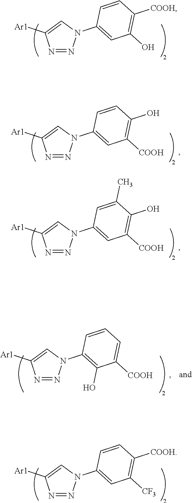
N1=NN(C2=CC(O)=C([COOH])C=C2)C=C1[Ar1].N1=NN(C2=CC([COOH])=C(O)C(C)=C2)C=C1[Ar1].N1=NN(C2=C(O)C([COOH])=CC=C2)C=C1[Ar1].N1=NN(C2=CC([CF3])=C([COOH])C=C2)C=C1[Ar1].N1=NN(C2=CC([COOH])=C(O)C=C2)C=C1[Ar1]
